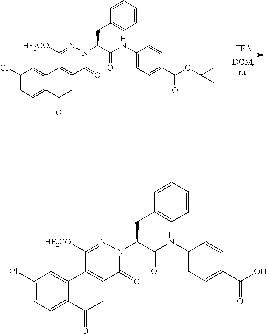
[TFA].O=C(C(CC1=CC=CC=C1)N1N=C([HF2CO])C(C2=CC(Cl)=CC=C2C(C)=O)=CC1=O)NC1=CC=C(C(=O)OC(C)(C)C)C=C1.O=C(C(CC1=CC=CC=C1)N1N=C([HF2CO])C(C2=CC(Cl)=CC=C2C(C)=O)=CC1=O)NC1=CC=C(C(=O)O)C=C1
